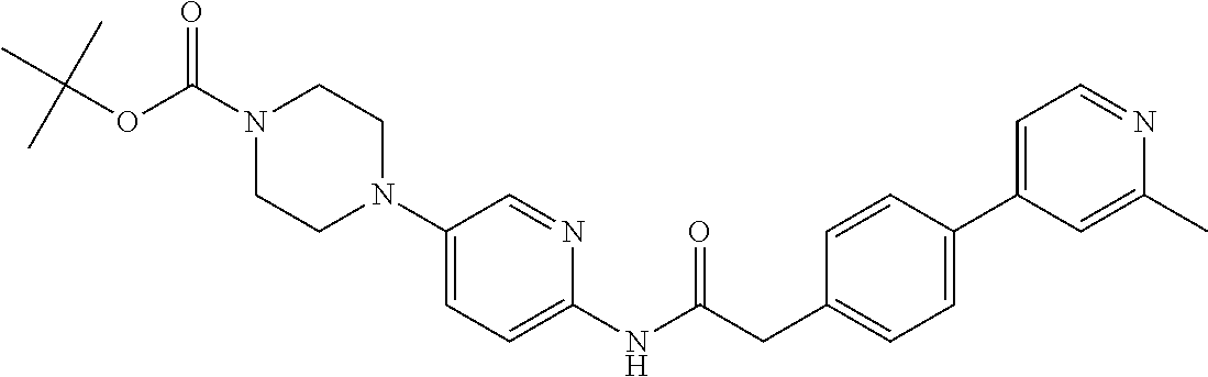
N1(C(OC(C)(C)C)=O)CCN(C2=CC=C(NC(CC3=CC=C(C4=CC=NC(C)=C4)C=C3)=O)N=C2)CC1
